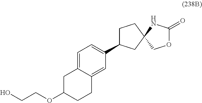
C1=C2C(=CC(C3CCC4(C3)NC(=O)OC4)=C1)CCC(OCCO)C2
